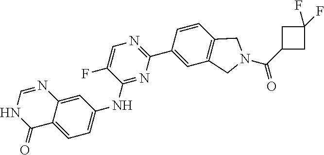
C1(C(N2CC3=C(C2)C=C(C2=NC=C(F)C(NC4=CC=C5C(=C4)N=CNC5=O)=N2)C=C3)=O)CC(F)(F)C1
